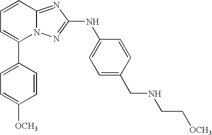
N12C(=NC(NC3=CC=C(CNCC[OCH3])C=C3)=N1)C=CC=C2C1=CC=C([OCH3])C=C1
